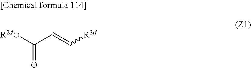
C(C([R2dO])=O)=C[R3d]
